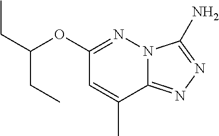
N12C(=NN=C1N)C(C)=CC(OC(CC)CC)=N2
